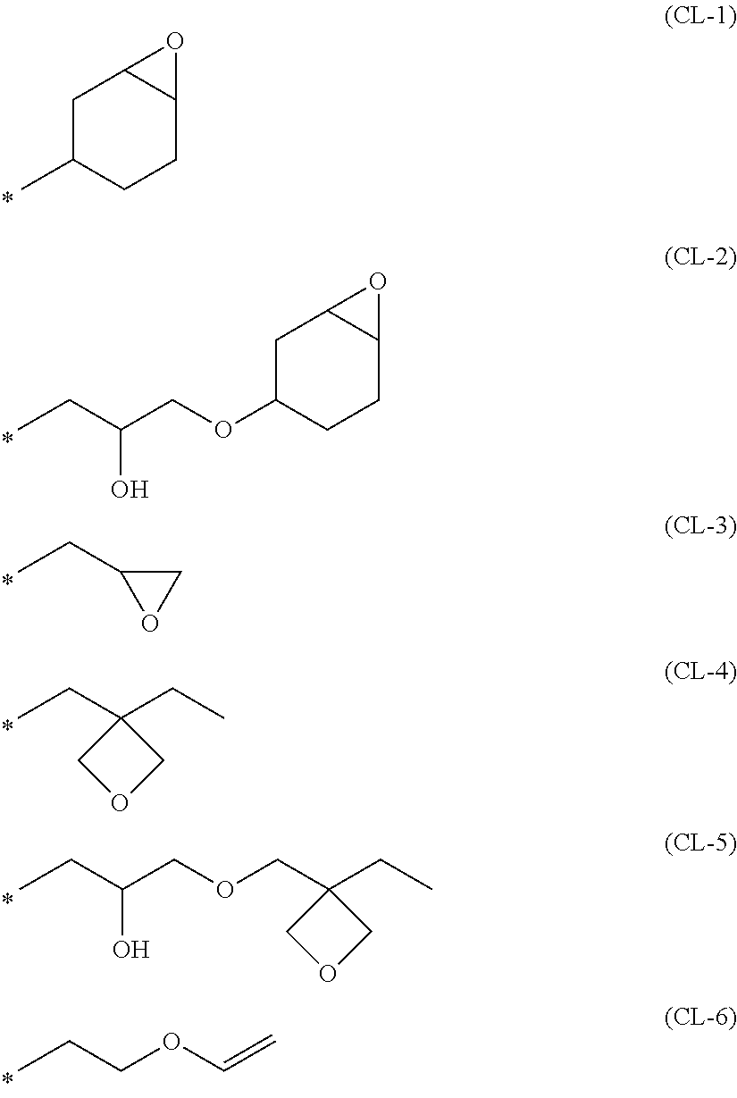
C1C(C)CCC2C1O2.CCC(COC1CC2C(CC1)O2)O.CCC1CO1.CCC1(CC)COC1.C(C1(CC)COC1)OCC(CC)O.CCCOC=C
